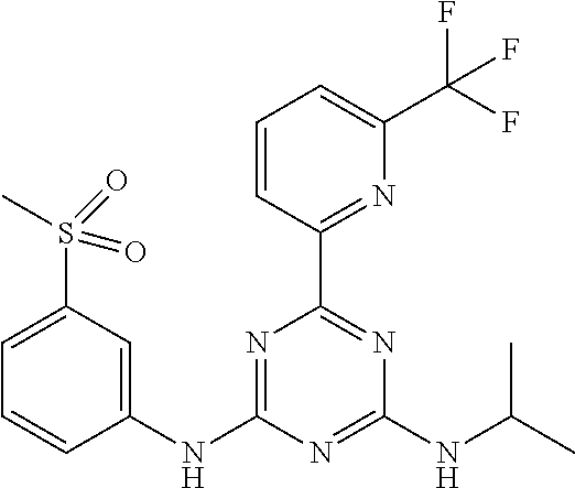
C1(S(C)(=O)=O)=CC=CC(NC2=NC(C3=NC(C(F)(F)F)=CC=C3)=NC(NC(C)C)=N2)=C1
